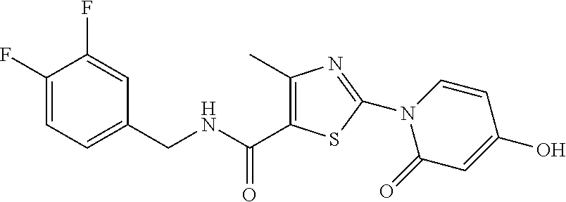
C1(F)=CC=C(CNC(C2=C(C)N=C(N3C(=O)C=C(O)C=C3)S2)=O)C=C1F
